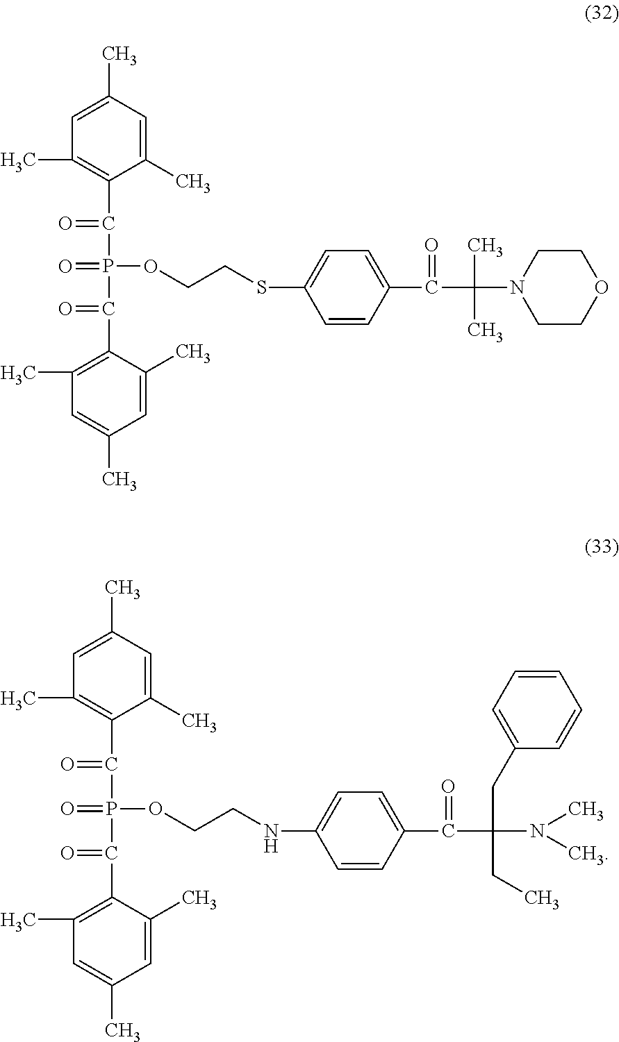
C1=C(C)C=C(C)C(C(P(C(C2=C(C)C=C(C)C=C2C)=O)(=O)OCCSC2=CC=C(C(C(C)(C)N3CCOCC3)=O)C=C2)=O)=C1C.C1=C(C)C=C(C)C(C(P(C(C2=C(C)C=C(C)C=C2C)=O)(=O)OCCNC2=CC=C(C(C(CC3=CC=CC=C3)(CC)N(C)C)=O)C=C2)=O)=C1C
